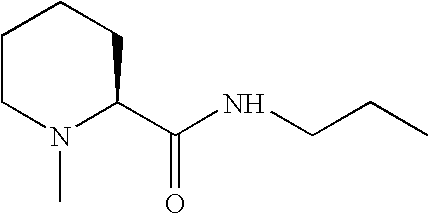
C1CN(C)C(C(NCCC)=O)CC1
